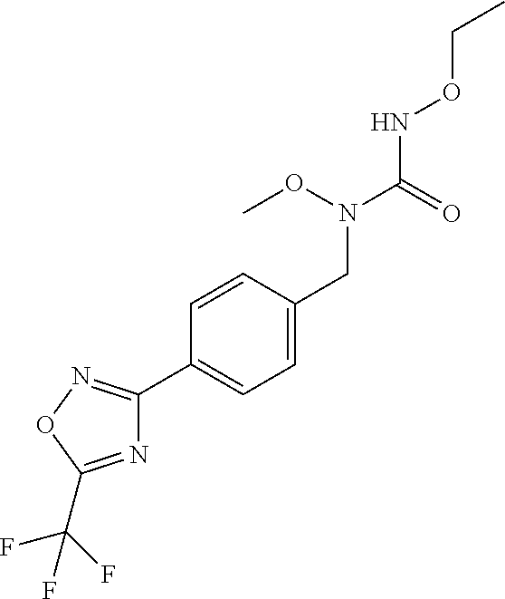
O(NC(N(CC1=CC=C(C2=NOC(C(F)(F)F)=N2)C=C1)OC)=O)CC
